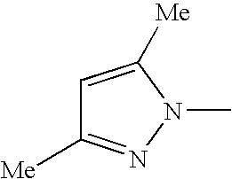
C1=C([Me])N(C)N=C1[Me]
